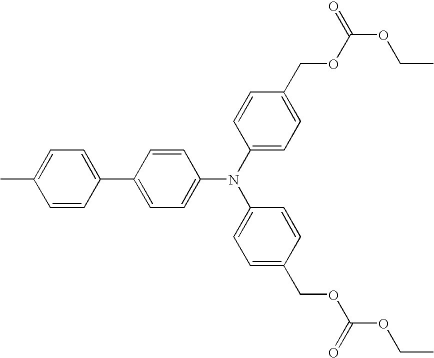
C1=CC(C2=CC=C(C)C=C2)=CC=C1N(C1=CC=C(COC(=O)OCC)C=C1)C1=CC=C(COC(OCC)=O)C=C1
